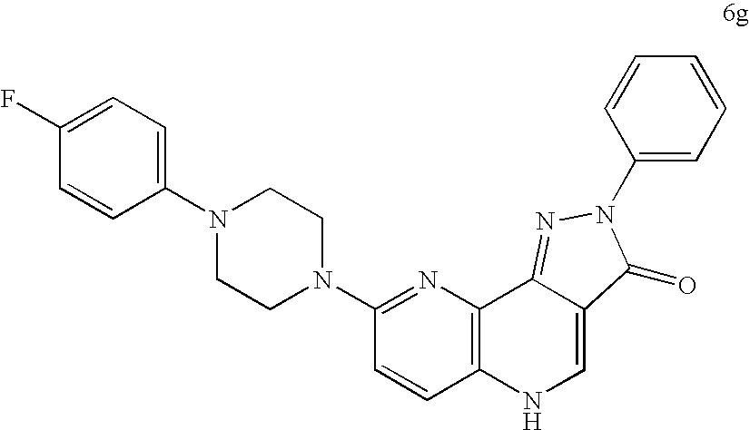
C1=CC(N2CCN(C3=NC4=C(C=C3)NC=C3C4=NN(C4=CC=CC=C4)C3=O)CC2)=CC=C1F
